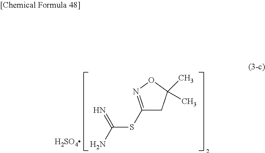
C1(SC(N)=N)=NOC(C)(C)C1.[H2SO4]
